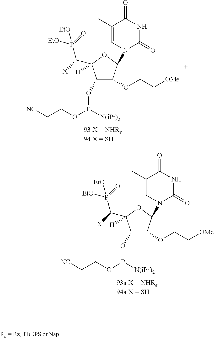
C1(OP([N(iPr)2])OCC[NC])C(OCC[OMe])C(N2C(=O)NC(=O)C(C)=C2)OC1([H])C([X])P([EtO])(=O)[EtO].C1(OP([N(iPr)2])OCC[NC])C(OCC[OMe])C(N2C(=O)NC(=O)C(C)=C2)OC1([H])C([X])P([EtO])(=O)[EtO]
